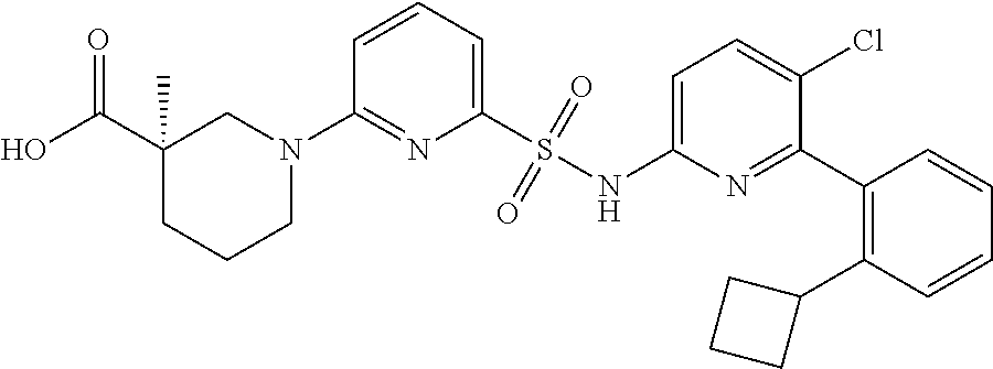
C1=CC=C(S(NC2=CC=C(Cl)C(C3=C(C4CCC4)C=CC=C3)=N2)(=O)=O)N=C1N1CC(C(O)=O)(C)CCC1
